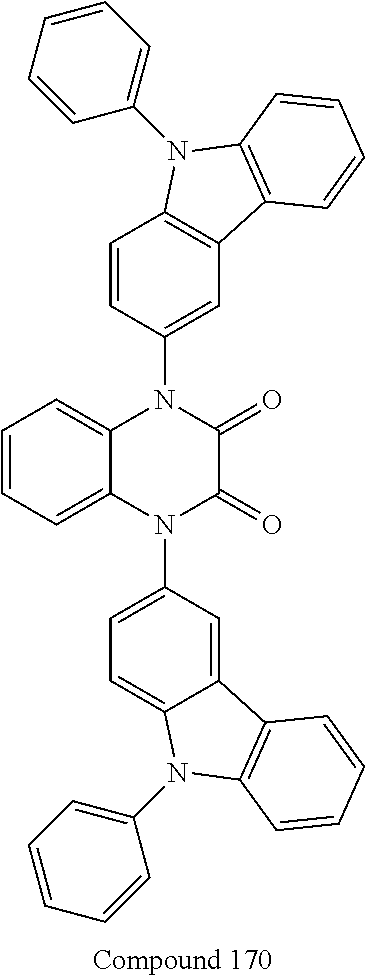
C1=CC=C2C(=C1)N(C1=CC3=C(C=C1)N(C1=CC=CC=C1)C1=C3C=CC=C1)C(=O)C(=O)N2C1=CC=C2C(=C1)C1=C(C=CC=C1)N2C1=CC=CC=C1
